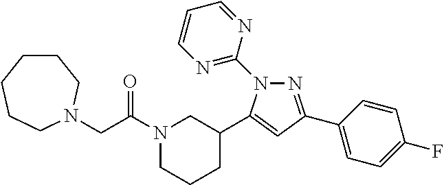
N1(C(CN2CCCCCC2)=O)CCCC(C2=CC(C3=CC=C(F)C=C3)=NN2C2=NC=CC=N2)C1
